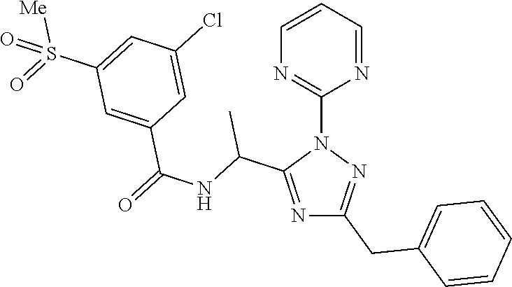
N1=C(C(NC(=O)C2=CC(S(=O)([Me])=O)=CC(Cl)=C2)C)N(C2=NC=CC=N2)N=C1CC1=CC=CC=C1
